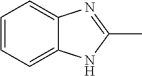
C1=CC=C2C(=C1)N=C(C)N2
